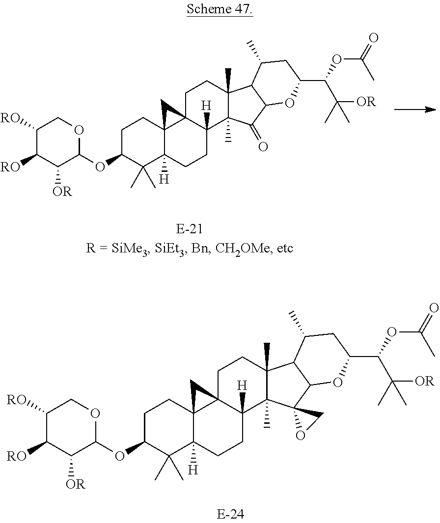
C1([RO])C([RO])C([OR])C(OC2C(C)(C)C3([H])C4(CC2)C2(C([H])(CC3)C3(C)C(C)(CC2)C2C(C3=O)OC(C(OC(=O)C)C([OR])(C)C)CC2C)C4)OC1.C1([RO])C([RO])C([OR])C(OC2C(C)(C)C3([H])C4(CC2)C2(C([H])(CC3)C3(C)C(C)(CC2)C2C(OC(C(OC(=O)C)C([OR])(C)C)CC2C)C32OC2)C4)OC1
